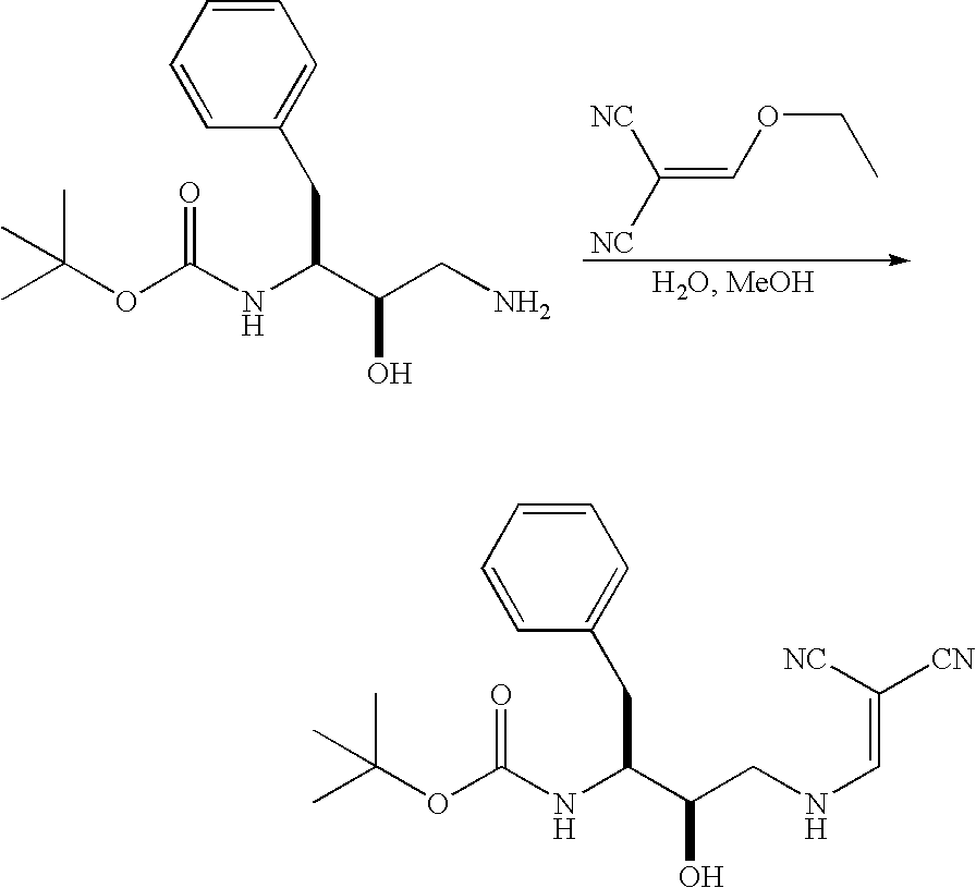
CC(OC(NC(C(CN)O)CC1=CC=CC=C1)=O)(C)C.C(=COCC)([NC])[NC].CC(OC(NC(C(CNC=C([CN])[NC])O)CC1=CC=CC=C1)=O)(C)C
